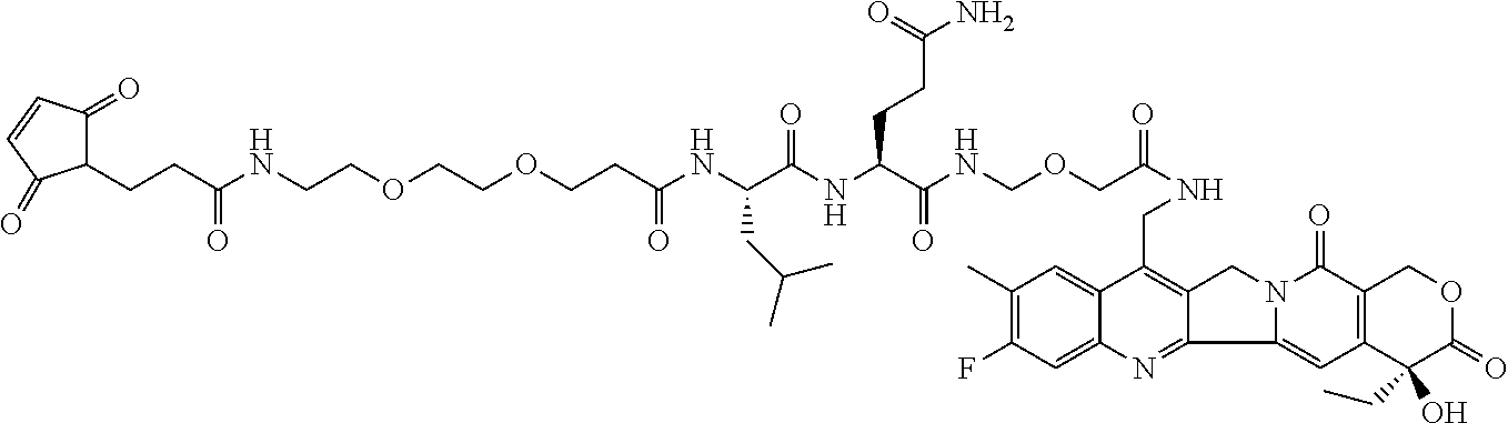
C1(C)=C(F)C=C2C(=C1)C(CNC(COCNC(C(NC(C(NC(CCOCCOCCNC(CCC1C(=O)C=CC1=O)=O)=O)CC(C)C)=O)CCC(=O)N)=O)=O)=C1C(=N2)C2=CC3=C(C(=O)N2C1)COC(=O)C3(CC)O
